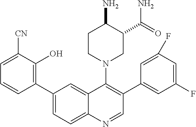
C1(C2=CC=C3C(=C2)C(N2CC(C(=O)N)C(N)CC2)=C(C2=CC(F)=CC(F)=C2)C=N3)=C(O)C([CN])=CC=C1
